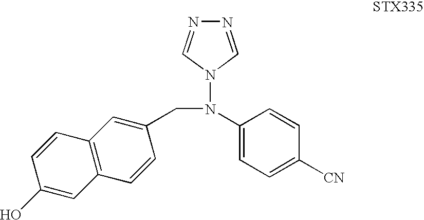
C1(O)=CC2=C(C=C1)C=C(CN(N1C=NN=C1)C1=CC=C([CN])C=C1)C=C2
